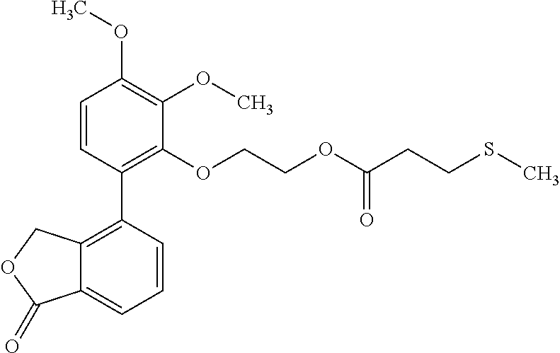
C1=CC(C2=C3C(=CC=C2)C(=O)OC3)=C(OCCOC(CCSC)=O)C(OC)=C1OC
